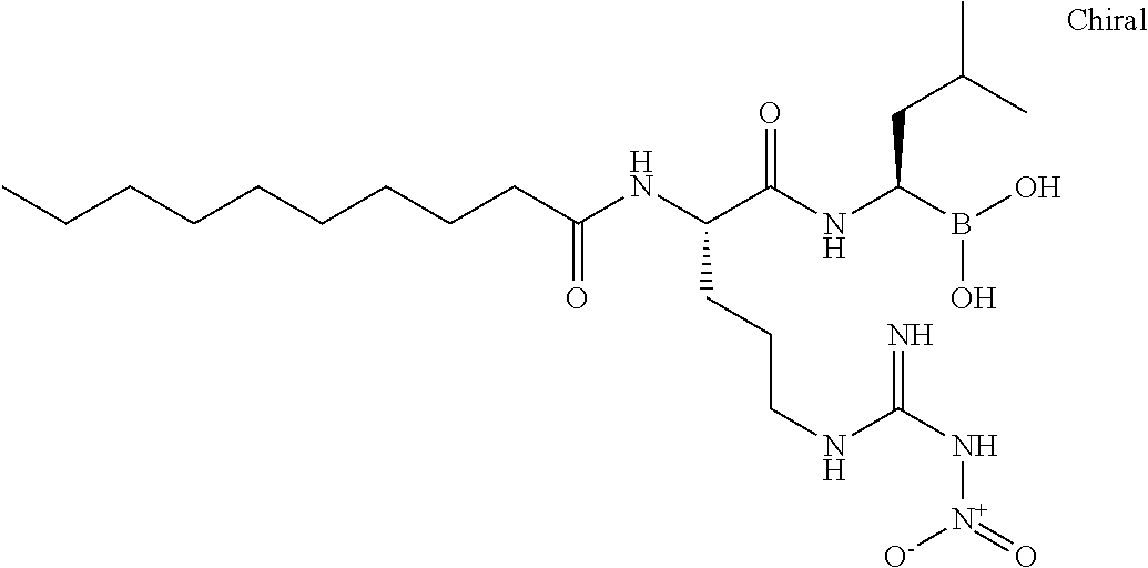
C(CCCC(NC(C(NC(B(O)O)CC(C)C)=O)CCCNC(N[N+](=O)[O-])=N)=O)CCCCC
